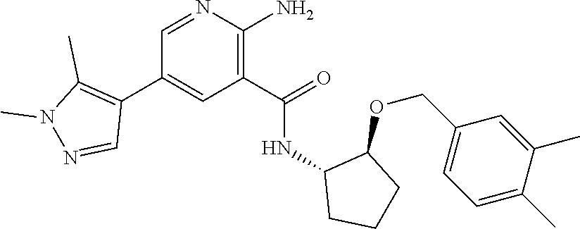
N1=CC(C2=C(C)N(C)N=C2)=CC(C(=O)NC2CCCC2OCC2=CC=C(C)C(C)=C2)=C1N
